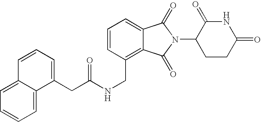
N(CC1=C2C(=CC=C1)C(=O)N(C1CCC(=O)NC1=O)C2=O)C(=O)CC1=CC=CC2=CC=CC=C12
